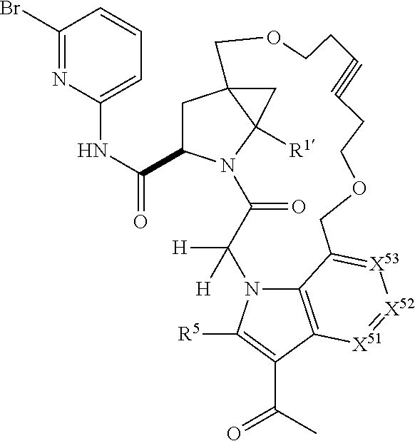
C1C(C(NC2=CC=CC(Br)=N2)=O)N2C3([R1])C1(C3)COCCC#CCCOCC1=[X53][X52]=[X51]C3=C1N(C([H])([H])C2=O)C([R5])=C3C(C)=O
